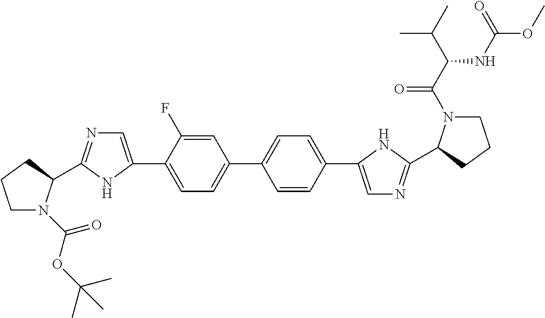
C1=C(F)C(C2=CN=C(C3N(C(OC(C)(C)C)=O)CCC3)N2)=CC=C1C1=CC=C(C2=CN=C(C3N(C(C(C(C)C)NC(OC)=O)=O)CCC3)N2)C=C1
